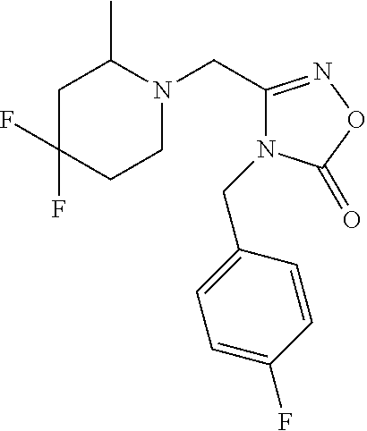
C1N(CC2=NOC(=O)N2CC2=CC=C(F)C=C2)C(C)CC(F)(F)C1
